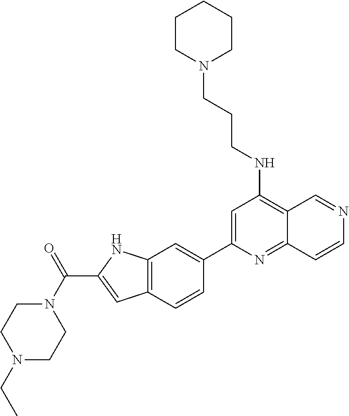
C1=C(C2=CC3=C(C=C2)C=C(C(N2CCN(CC)CC2)=O)N3)N=C2C(=C1NCCCN1CCCCC1)C=NC=C2
